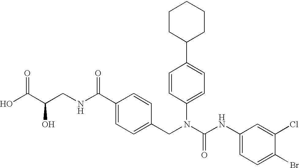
OC(C(CNC(C1=CC=C(CN(C(NC2=CC=C(Br)C(Cl)=C2)=O)C2=CC=C(C3CCCCC3)C=C2)C=C1)=O)O)=O
